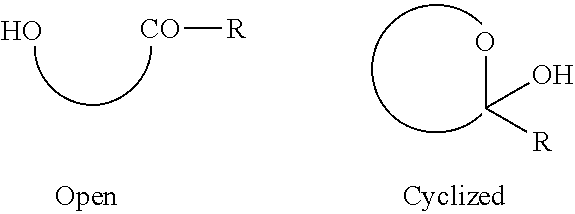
O.OC([R])O.[CO][R]
